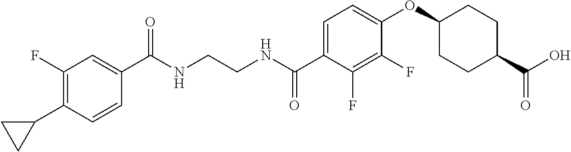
C(NCCNC(C1=CC=C(OC2CCC(C(O)=O)CC2)C(F)=C1F)=O)(=O)C1=CC(F)=C(C2CC2)C=C1
